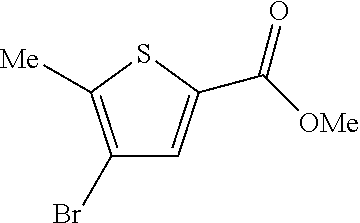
C1=C(C([OMe])=O)SC([Me])=C1Br
